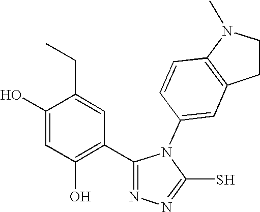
C1(O)=CC(O)=C(C2=NN=C(S)N2C2=CC3=C(C=C2)N(C)CC3)C=C1CC
